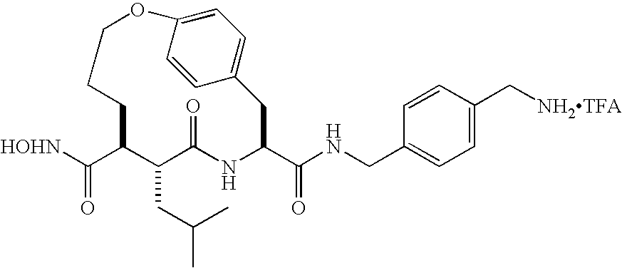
N(CC1=CC=C(C[NH2TFA])C=C1)C(C1NC(=O)C(CC(C)C)C(C([HOHN])=O)CCCOC2=CC=C(C1)C=C2)=O
